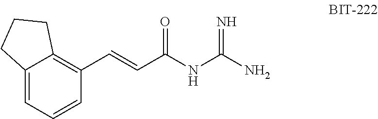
C12=CC=CC(C=CC(NC(N)=N)=O)=C1CCC2
